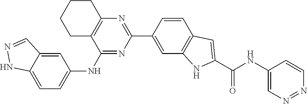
C1(NC2=CC=C3C(=C2)C=NN3)=NC(C2=CC3=C(C=C2)C=C(C(NC2=CN=NC=C2)=O)N3)=NC2=C1CCCC2
